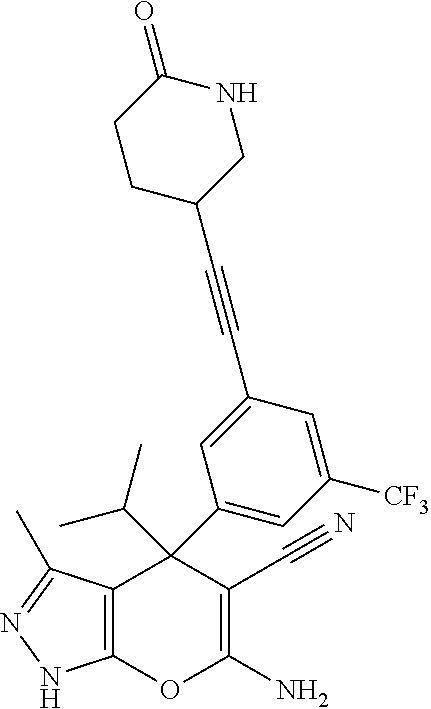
C12=C(C(C)=NN1)C(C1=CC([CF3])=CC(C#CC3CNC(=O)CC3)=C1)(C(C)C)C(C#N)=C(N)O2
